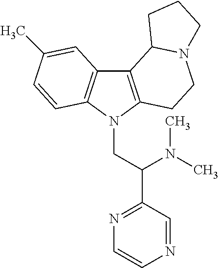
C12=C(N(CC(C3=NC=CN=C3)N(C)C)C3=C1C=C(C)C=C3)CCN1C2CCC1
